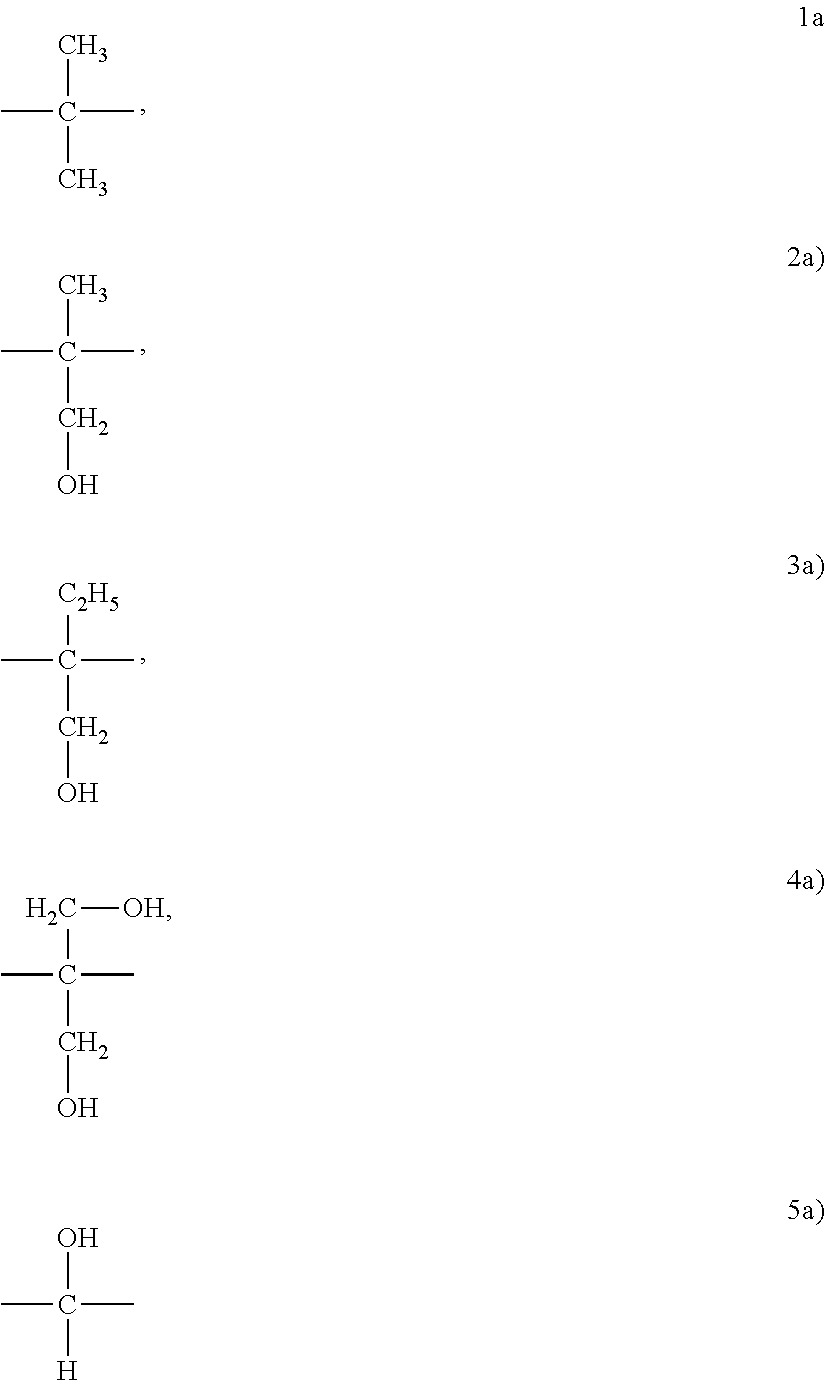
CC(C)(C)C.CC(CO)(C)C.[C2H5]C(CO)(C)C.C(C(CO)(C)C)[OH].CC(C)(O)[H]
